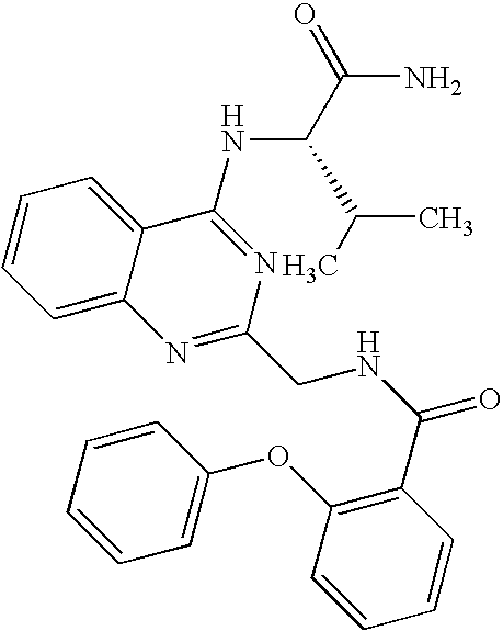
C1=C2C(=CC=C1)C(NC(C(=O)N)C(C)C)=NC(CNC(=O)C1=C(OC3=CC=CC=C3)C=CC=C1)=N2
